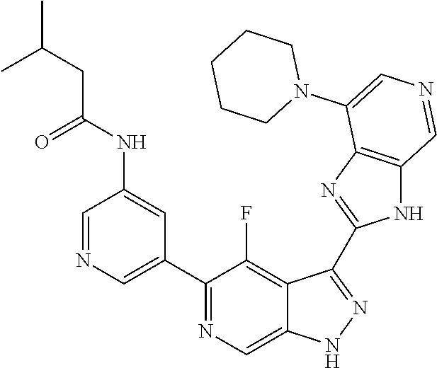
C1(C2=CN=CC(NC(CC(C)C)=O)=C2)=NC=C2C(=C1F)C(C1=NC3=C(N1)C=NC=C3N1CCCCC1)=NN2
